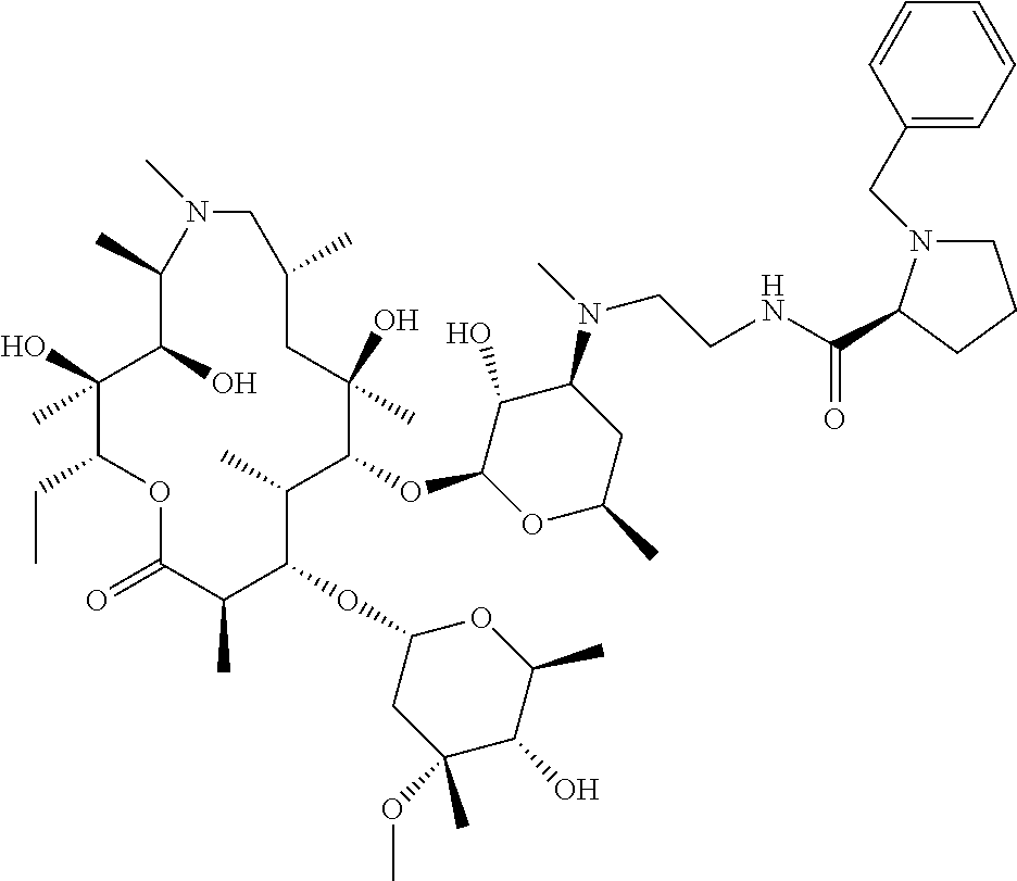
C1(O)C(OC2C(C)C(OC3CC(OC)(C)C(O)C(C)O3)C(C)C(=O)OC(CC)C(O)(C)C(O)C(C)N(C)CC(C)CC2(O)C)OC(C)CC1N(C)CCNC(=O)C1N(CC2=CC=CC=C2)CCC1
